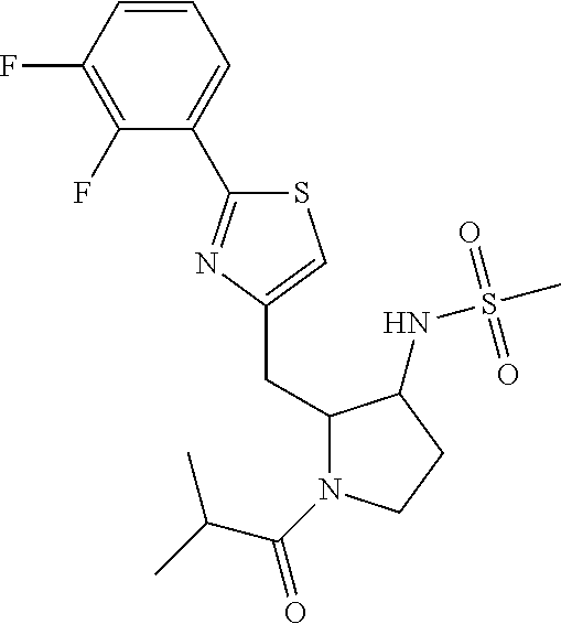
C1=CC(F)=C(F)C(C2=NC(CC3N(C(C(C)C)=O)CCC3NS(C)(=O)=O)=CS2)=C1
